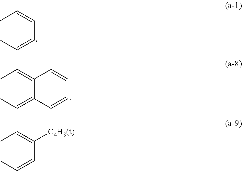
CC=CC=CC.CC=C1C(=CC)C=CC=C1.CC=C(C=CC)[C4H9(t)]
